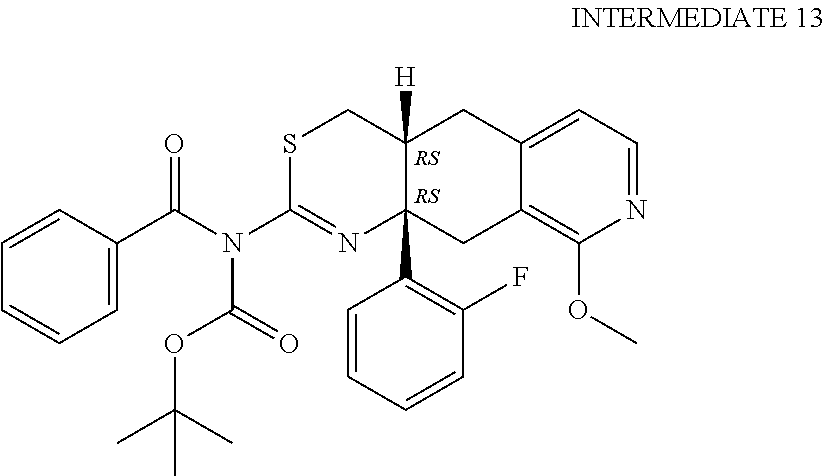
C1=C(C(N(C2=NC3(C4=C(F)C=CC=C4)C([H])(CS2)CC2=CC=NC(OC)=C2C3)C(OC(C)(C)C)=O)=O)C=CC=C1
